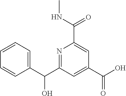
N1=C(C(C2=CC=CC=C2)O)C=C(C(O)=O)C=C1C(NC)=O
